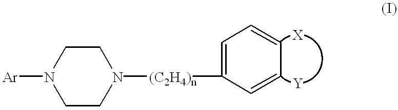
[Ar]N1CCN([(C2H4)n]C2=CC=CC=C2)CC1
